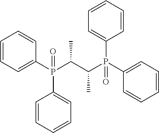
C1=CC=C(P(C(C(P(C2=CC=CC=C2)(C2=CC=CC=C2)=O)C)C)(C2=CC=CC=C2)=O)C=C1
